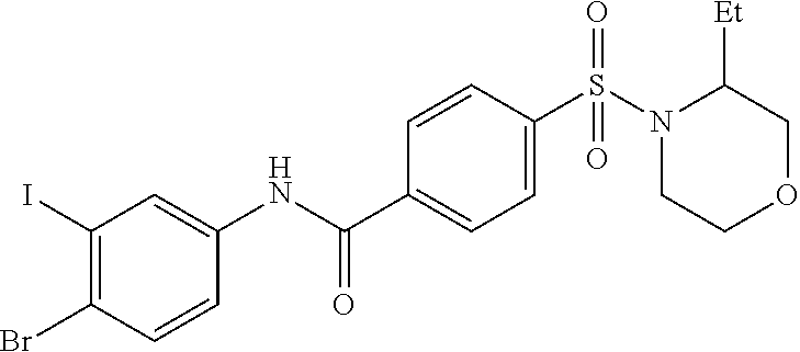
S(C1=CC=C(C(NC2=CC(I)=C(Br)C=C2)=O)C=C1)(N1CCOCC1[Et])(=O)=O
